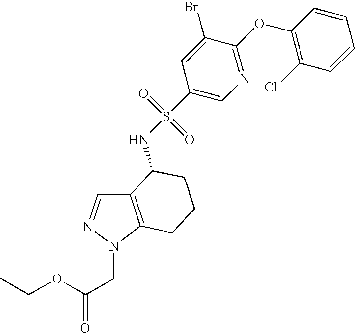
C12=C(N(CC(=O)OCC)N=C1)CCCC2NS(=O)(=O)C1=CN=C(OC2=C(Cl)C=CC=C2)C(Br)=C1
